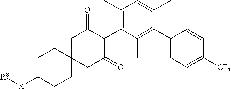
C1C([X][R8])CCC2(C1)CC(=O)C(C1=C(C)C=C(C)C(C3=CC=C([CF3])C=C3)=C1C)C(=O)C2
